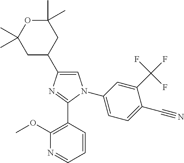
C1=C(C2CC(C)(C)OC(C)(C)C2)N=C(C2=C(OC)N=CC=C2)N1C1=CC=C(C#N)C(C(F)(F)F)=C1
